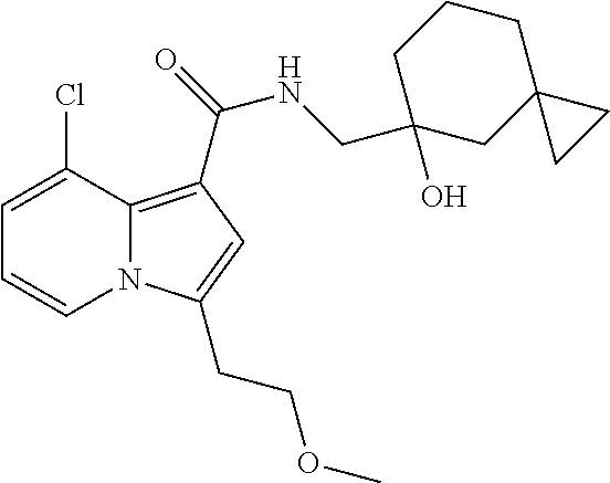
C1=C(Cl)C2=C(C(=O)NCC3(O)CC4(CCC3)CC4)C=C(CCOC)N2C=C1
